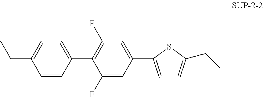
C1=CC(C2=C(F)C=C(C3=CC=C(CC)S3)C=C2F)=CC=C1CC
